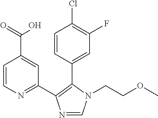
C1=CN=C(C2=C(C3=CC(F)=C(Cl)C=C3)N(CCOC)C=N2)C=C1C(O)=O
